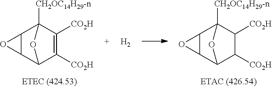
C1([CO2H])=C([CO2H])C2C3C(C1([CH2OC14H29-n])O2)O3.C1([CO2H])C2([CH2OC14H29-n])C3C(C(C1[CO2H])O2)O3.[H2]
